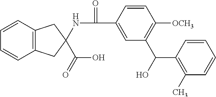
C1=CC2=C(C=C1)CC(NC(=O)C1=CC(C(C3=C(C)C=CC=C3)O)=C([OCH3])C=C1)(C(O)=O)C2
